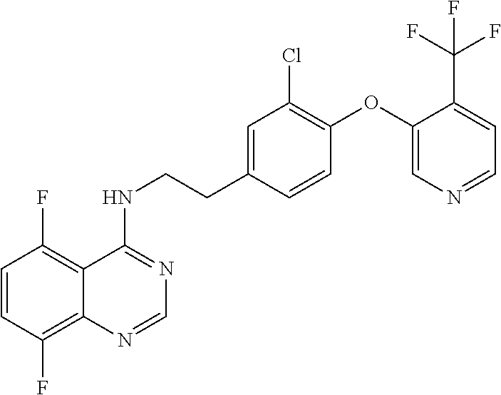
C1=CC(F)=C2C(=C1F)C(NCCC1=CC(Cl)=C(OC3=CN=CC=C3C(F)(F)F)C=C1)=NC=N2
